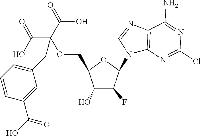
C1(O)C(F)C(N2C3=C(N=C2)C(N)=NC(Cl)=N3)OC1COC(C(O)=O)(C(=O)O)CC1=CC=CC(C(=O)O)=C1
